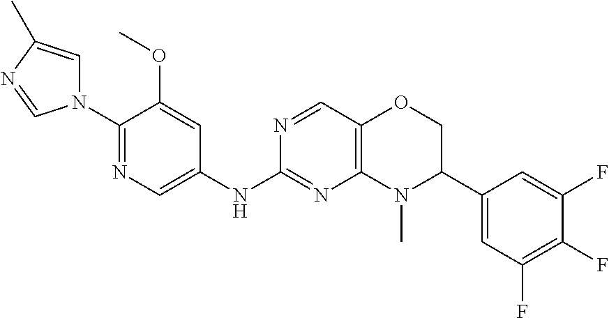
C1(N2C=C(C)N=C2)=NC=C(NC2=NC3=C(C=N2)OCC(C2=CC(F)=C(F)C(F)=C2)N3C)C=C1OC
